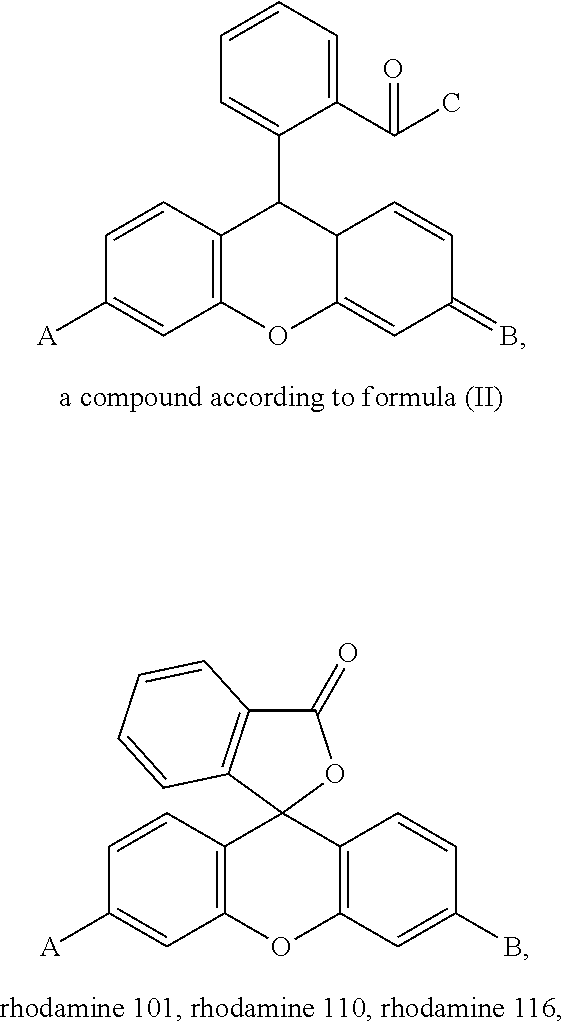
C1=CC=C(C(C)=O)C(C2C3=C(OC4=CC(=B)C=CC24)C=C([A])C=C3)=C1.C12(C3=C(OC4=C1C=CC(B)=C4)C=C([A])C=C3)OC(=O)C1=C2C=CC=C1
